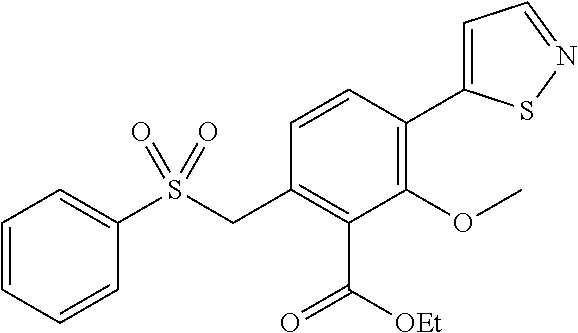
C1=CC=CC(S(CC2=C(C(=O)[OEt])C(OC)=C(C3=CC=NS3)C=C2)(=O)=O)=C1
